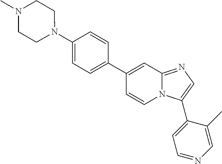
C1(C2=CC=C(N3CCN(C)CC3)C=C2)=CC2=NC=C(C3=CC=NC=C3C)N2C=C1
